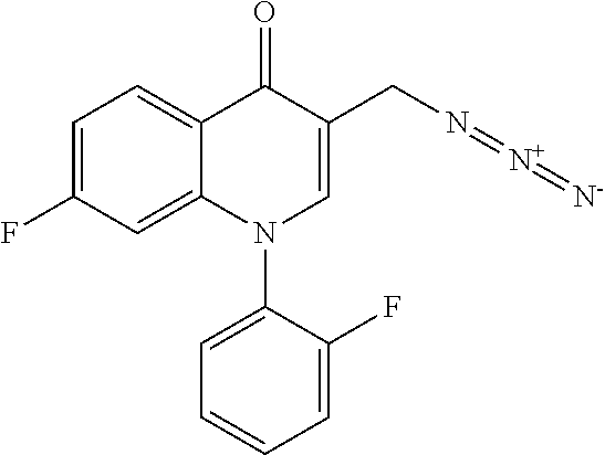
C1=C(F)C=C2C(=C1)C(=O)C(CN=[N+]=[N-])=CN2C1=CC=CC=C1F
